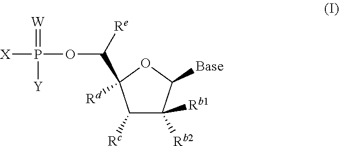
C1([Rc])C([Rb2])([Rb1])C([Base])OC1(C(OP([X])(=[W])[Y])[Re])[Rd]
